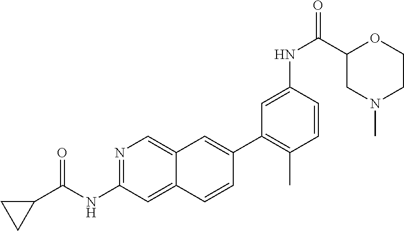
C1(C2=CC3=CN=C(NC(=O)C4CC4)C=C3C=C2)=C(C)C=CC(NC(C2CN(C)CCO2)=O)=C1
